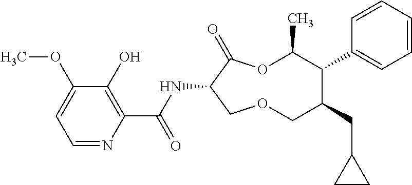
C1(O)=C(C(NC2C(=O)OC(C)C(C3=CC=CC=C3)C(CC3CC3)COC2)=O)N=CC=C1OC
